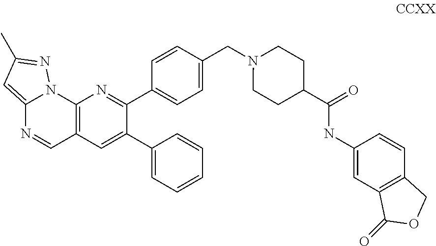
C12=C(C=C(C3=CC=CC=C3)C(C3=CC=C(CN4CCC(C(=O)NC5=CC6=C(C=C5)COC6=O)CC4)C=C3)=N1)C=NC1=CC(C)=NN21
